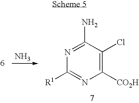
N1=C(N)C(Cl)=C([CO2H])N=C1[R1].N
